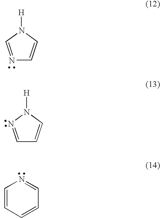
N1=CN([H])C=C1.C1=NN([H])C=C1.C1=CC=CC=N1
